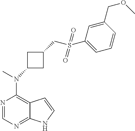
N1=CN=C2C(=C1N(C)C1CC(CS(C3=CC=CC(COC)=C3)(=O)=O)C1)C=CN2
